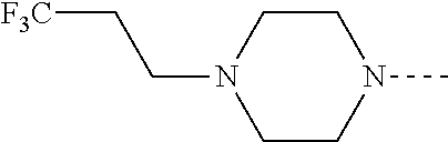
C1CN(CC[F3C])CCN1C
